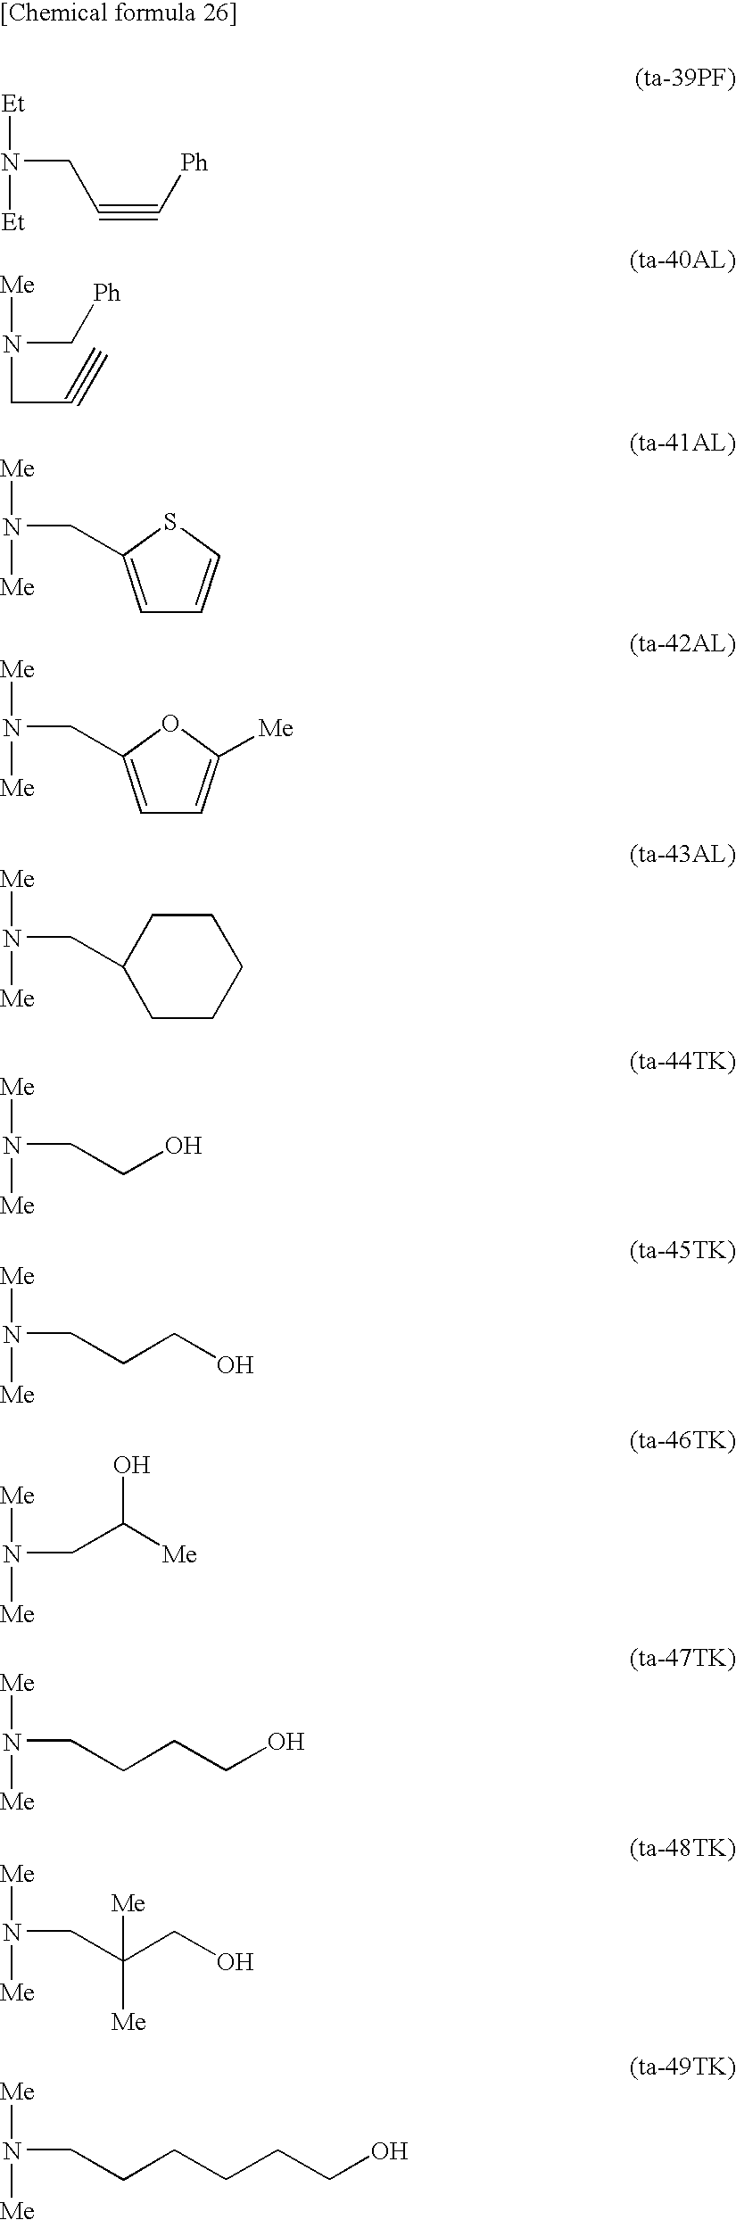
[Me]N(CC#C)C[Ph].[Me]N([Me])CC1=CC=CS1.[Me]N([Me])CC1=CC=C([Me])O1.[Me]N([Me])CC1CCCCC1.[Me]N([Me])CCO.[Me]N([Me])CCCO.[Me]N([Me])CC([Me])O.N(CCCCO)([Me])[Me].N(CC(CO)([Me])[Me])([Me])[Me].N(CCCCCCO)([Me])[Me].[Et]N([Et])CC#C[Ph]
